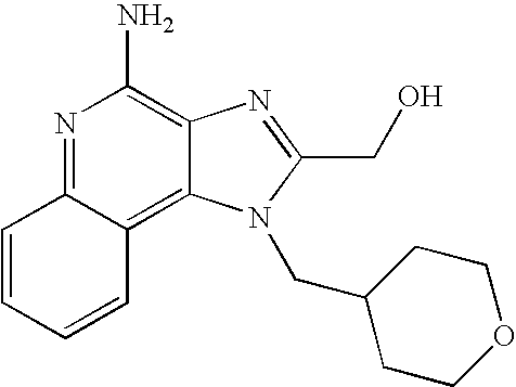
N1=C2C(=C3C(=C1N)N=C(CO)N3CC1CCOCC1)C=CC=C2
